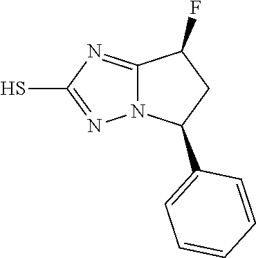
C12=NC(S)=NN1C(C1=CC=CC=C1)CC2F
